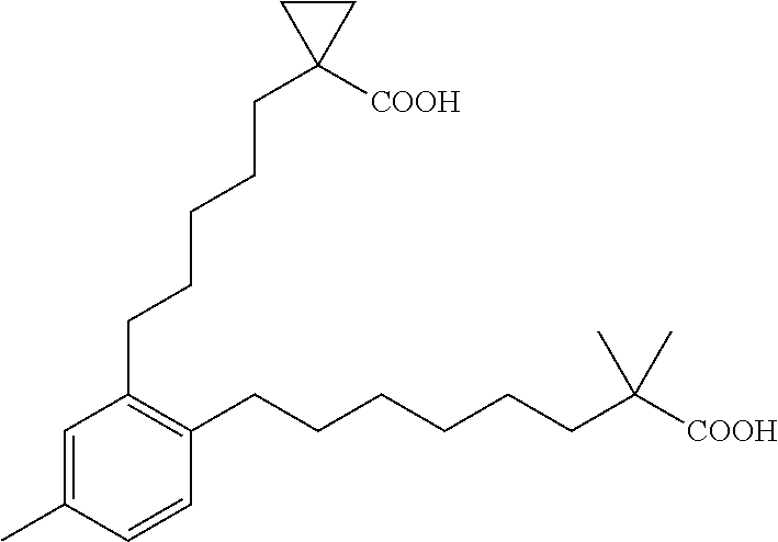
C1(CCCCCC2([COOH])CC2)=C(CCCCCCC(C)(C)[COOH])C=CC(C)=C1
